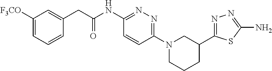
C1([F3CO])=CC=CC(CC(NC2=NN=C(N3CCCC(C4=NN=C(N)S4)C3)C=C2)=O)=C1
